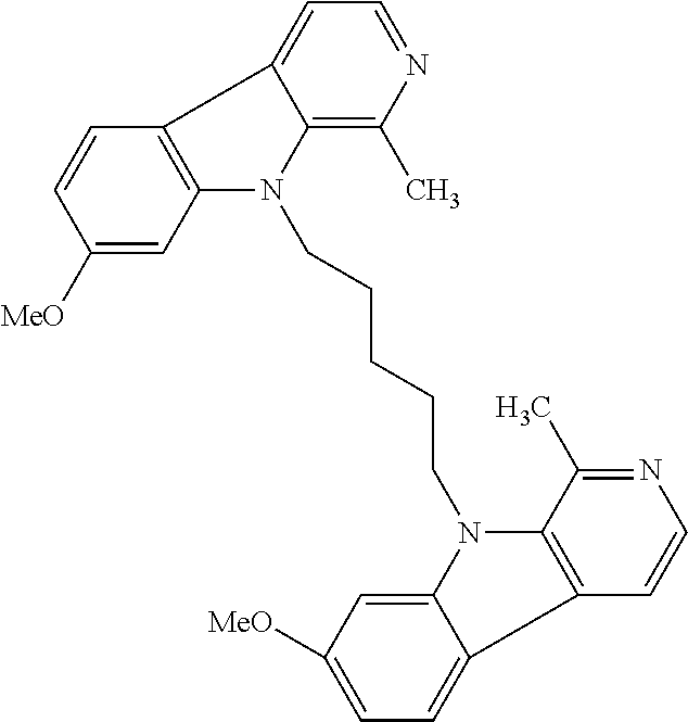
C12=CC=NC(C)=C1N(CCCCCN1C3=CC([MeO])=CC=C3C3=C1C(C)=NC=C3)C1=C2C=CC([MeO])=C1
